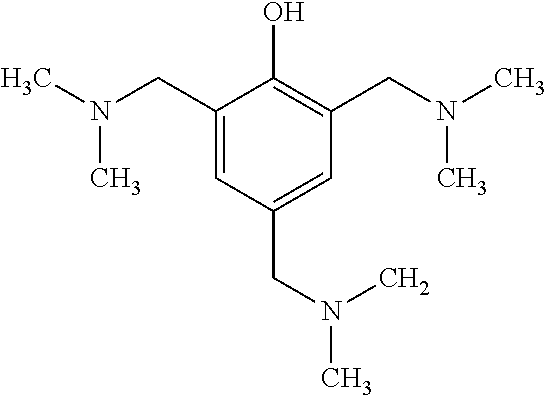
CN(CC1=CC(CN(C)C)=CC(CN(C)C)=C1O)C
